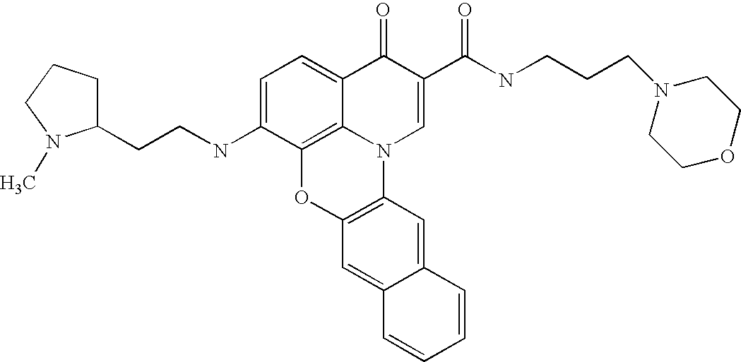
C1=C(NCCC2CCCN2C)C2=C3C(=C1)C(=O)C(C(=O)NCCCN1CCOCC1)=CN3C1=C(O2)C=C2C(=C1)C=CC=C2
